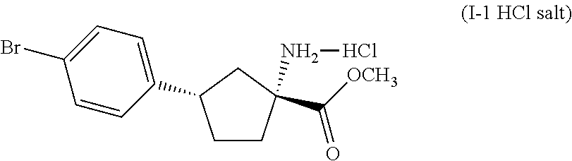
C1=C(Br)C=CC(C2CCC(C([OCH3])=O)(NCl)C2)=C1
